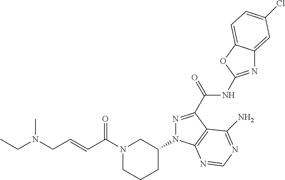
N1=C(C(NC2=NC3=CC(Cl)=CC=C3O2)=O)C2=C(N1C1CN(C(C=CCN(CC)C)=O)CCC1)N=CN=C2N
